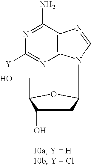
N1=C(N)C2=C(N=C1[Y])N(C1CC(O)C(CO)O1)C=N2
